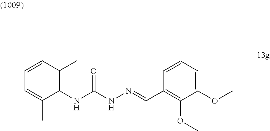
C1(NC(NN=CC2=C(OC)C(OC)=CC=C2)=O)=C(C)C=CC=C1C
